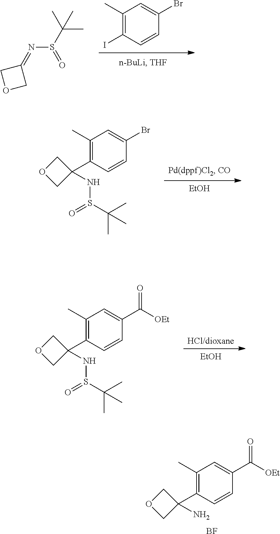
C1(C)=C(C2(N)COC2)C=CC(C([OEt])=O)=C1.[BF].[EtOH].C1(C)=C(C2(NS(C(C)(C)C)=O)COC2)C=CC(Br)=C1.[HCl/dioxane].C1(C)=C(C2(NS(C(C)(C)C)=O)COC2)C=CC(C([OEt])=O)=C1.[EtOH].C1(C)=C(I)C=CC(Br)=C1.C1(=NS(C(C)(C)C)=O)COC1
